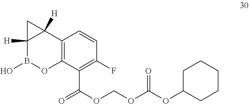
O(C(OCOC(C1=C(F)C=CC2=C1OB(O)C1([H])C2([H])C1)=O)=O)C1CCCCC1
